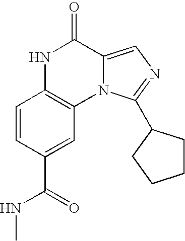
N1C2=C(N3C(=CN=C3C3CCCC3)C1=O)C=C(C(NC)=O)C=C2
